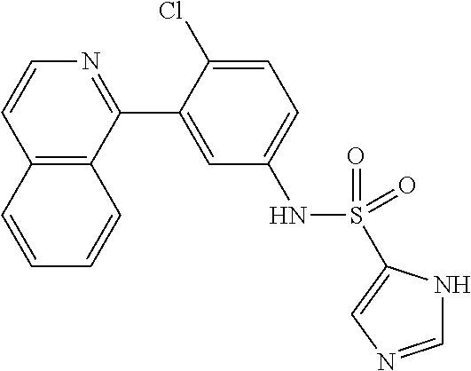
C12=C(C(C3=CC(NS(C4=CN=CN4)(=O)=O)=CC=C3Cl)=NC=C1)C=CC=C2
